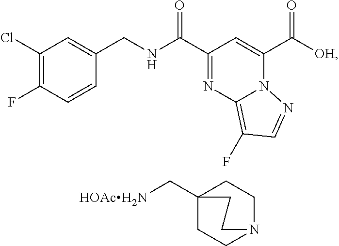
C1(Cl)=C(F)C=CC(CNC(C2=NC3=C(F)C=NN3C(C([OH])=O)=C2)=O)=C1.C12(C[HOAcH2N])CCN(CC1)CC2
